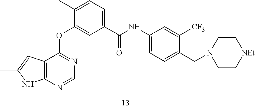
C12=C(N=CN=C1OC1=CC(C(NC3=CC=C(CN4CC[NEt]CC4)C([CF3])=C3)=O)=CC=C1C)NC(C)=C2
